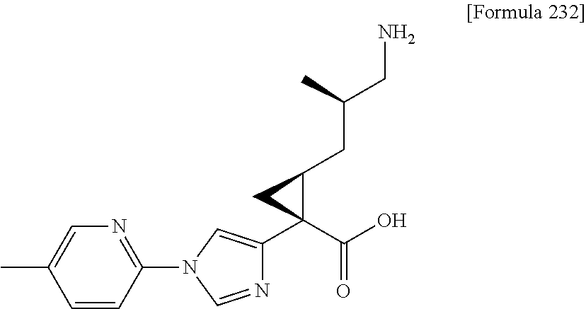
C1=C(C)C=CC(N2C=C(C3(C(=O)O)C(CC(CN)C)C3)N=C2)=N1
